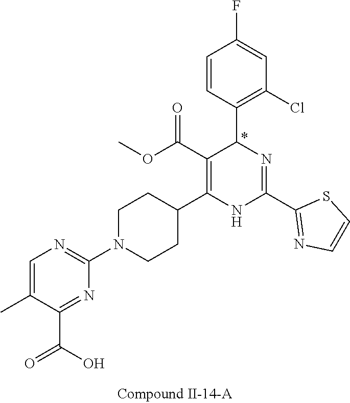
C1=C(F)C=CC(C2N=C(C3=NC=CS3)NC(C3CCN(C4=NC=C(C)C(C(=O)O)=N4)CC3)=C2C(OC)=O)=C1Cl
